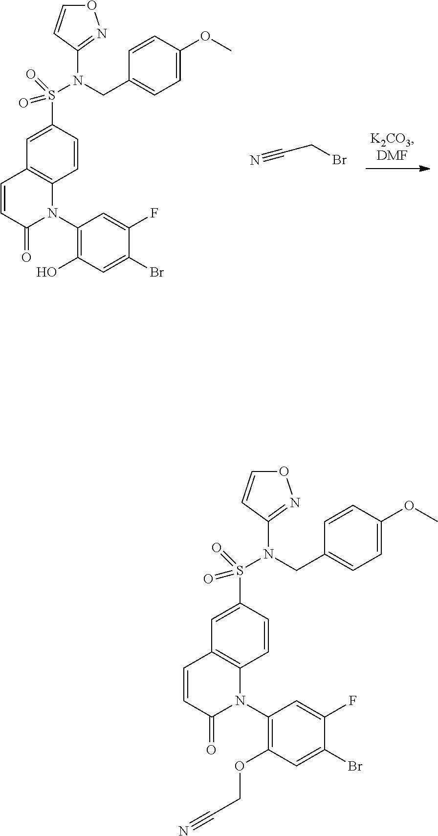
O1C=CC(N(S(C2=CC3=C(C=C2)N(C2=C(O)C=C(Br)C(F)=C2)C(=O)C=C3)(=O)=O)CC2=CC=C(OC)C=C2)=N1.C(CBr)#N.O1C=CC(N(S(C2=CC3=C(C=C2)N(C2=C(OCC#N)C=C(Br)C(F)=C2)C(=O)C=C3)(=O)=O)CC2=CC=C(OC)C=C2)=N1
